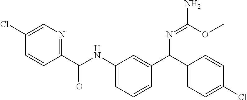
C1=C(Cl)C=CC(C(NC2=CC=CC(C(C3=CC=C(Cl)C=C3)N=C(OC)N)=C2)=O)=N1
